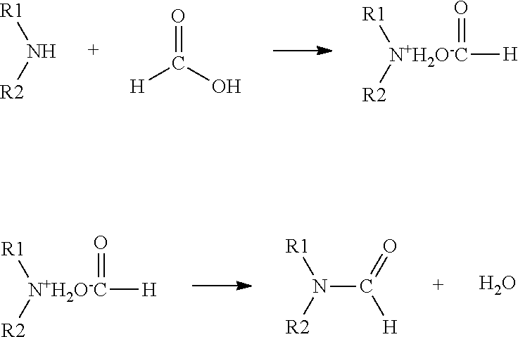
[R1]N[R2].O=C([H])O.[R1][N+H2O-C]([R2])([H])=O.[R1][N+H2O-C]([R2])([H])=O.N(C([H])=O)([R1])[R2].O
